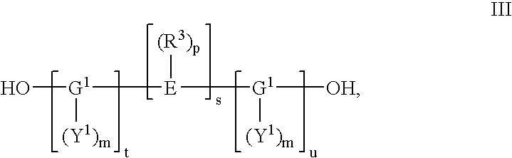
O[G1]([(Y1)m])[E]([(R3)p])[G1]([OH])[(Y1)m]
